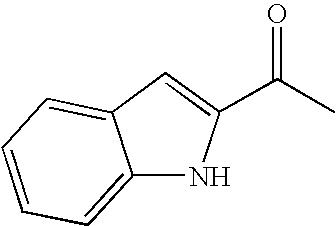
C12=CC=CC=C1C=C(C(C)=O)N2
